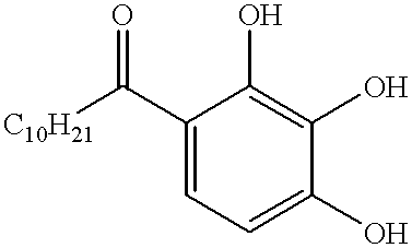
C1=C(O)C(O)=C(O)C(C([C10H21])=O)=C1
